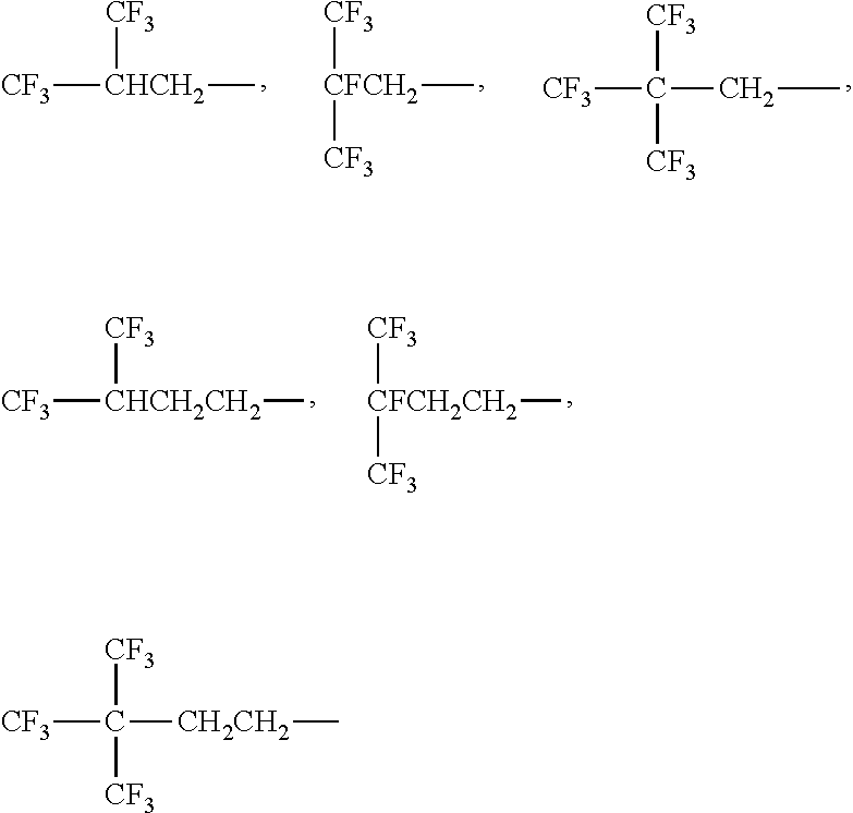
[CF3][CHCH2](C)[CF3].[CFCH2](C)([CF3])[CF3].C(C)C([CF3])([CF3])[CF3].[CHCH2CH2](C)([CF3])[CF3].[CFCH2CH2](C)([CF3])[CF3].[CF3]C([CH2CH2]C)([CF3])[CF3]
